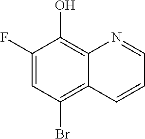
C1(F)=CC(Br)=C2C(=C1O)N=CC=C2
